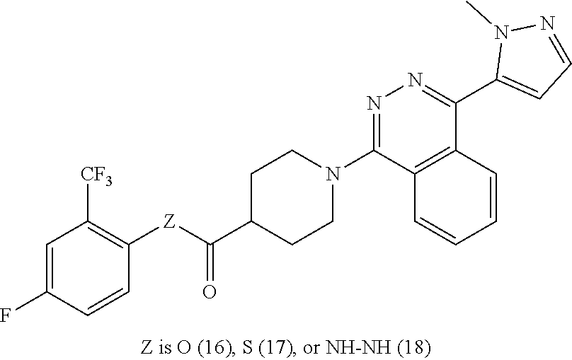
C1=C(F)C=CC([Z]C(C2CCN(C3=NN=C(C4=CC=NN4C)C4=C3C=CC=C4)CC2)=O)=C1[CF3]
